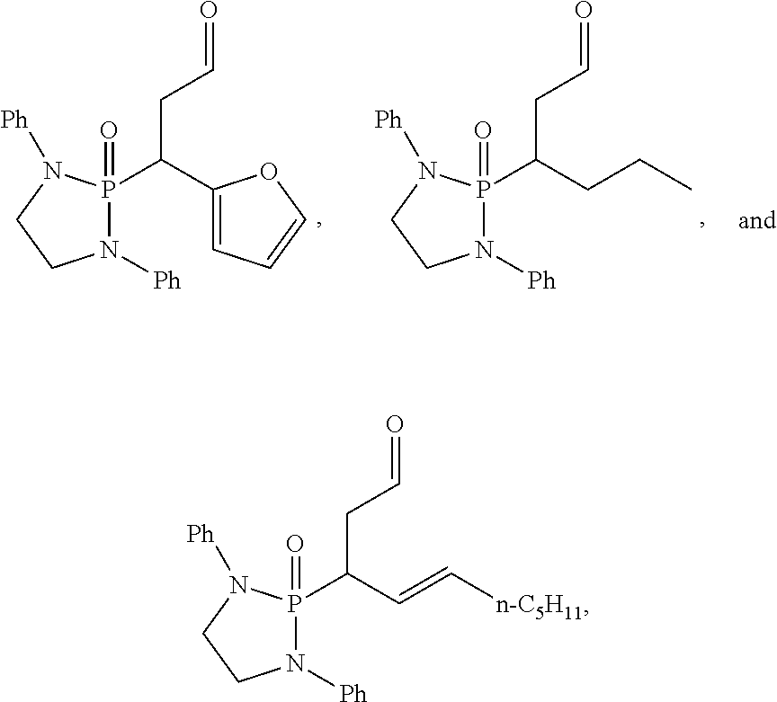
C1(C(P2(=O)N([Ph])CCN2[Ph])CC=O)=CC=CO1.C(C(P1(=O)N([Ph])CCN1[Ph])CC=O)CC.C(C(P1(=O)N([Ph])CCN1[Ph])CC=O)=C[n-C5H11]
